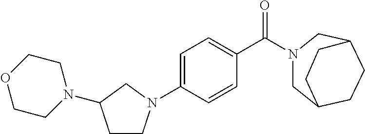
C1C2CCC(CN1C(C1=CC=C(N3CCC(N4CCOCC4)C3)C=C1)=O)CC2
